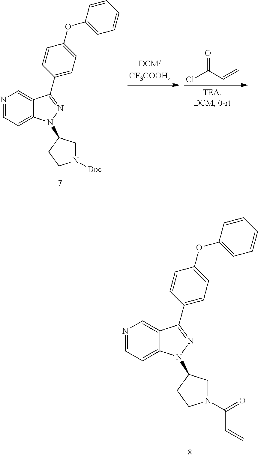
ClC(C=C)=O.N1=CC=C2C(=C1)C(C1=CC=C(OC3=CC=CC=C3)C=C1)=NN2C1CN([Boc])CC1.N1=CC=C2C(=C1)C(C1=CC=C(OC3=CC=CC=C3)C=C1)=NN2C1CN(C(=O)C=C)CC1
